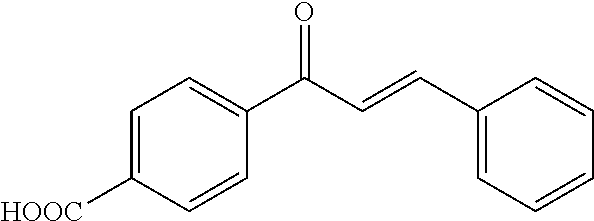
C1=CC([HOOC])=CC=C1C(C=CC1=CC=CC=C1)=O
